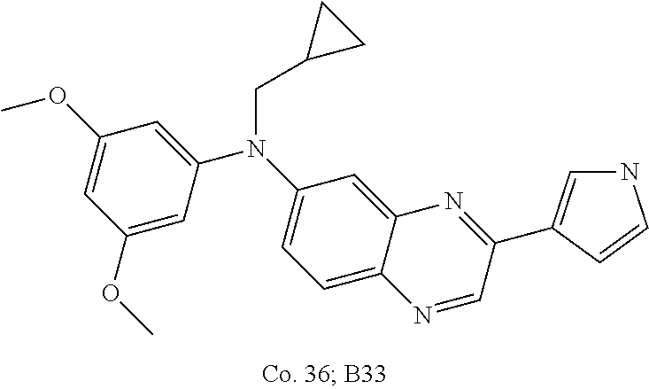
C1(OC)=CC(OC)=CC(N(C2=CC=C3C(=C2)N=C(C2=CNC=C2)C=N3)CC2CC2)=C1
